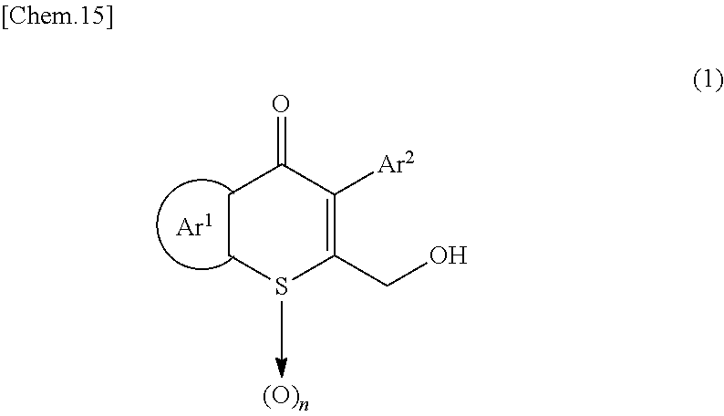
C1(CO)=C([Ar2])C(=O)CCS1.[Ar1]
